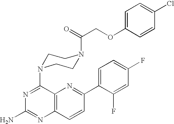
C1=C(OCC(=O)N2CCN(C3=NC(N)=NC4=C3N=C(C3=CC=C(F)C=C3F)C=C4)CC2)C=CC(Cl)=C1
